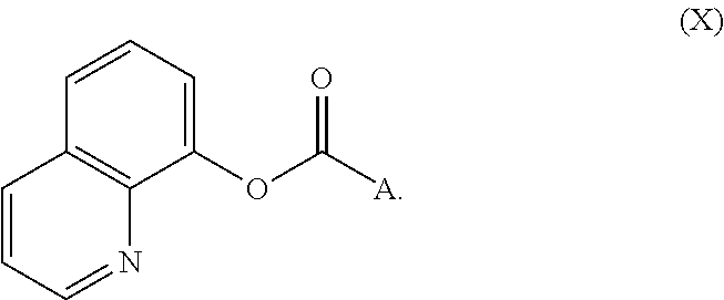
C1=CC=C(OC([A])=O)C2=C1C=CC=N2
